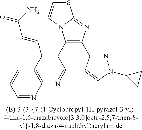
C1(C2=C(C=CC(=O)N)C3=C(N=C2)N=CC=C3)=C(C2=NN(C3CC3)C=C2)N=C2N1C=CS2
